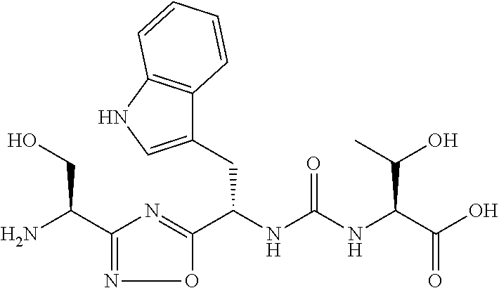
C1(C(N)CO)=NOC(C(NC(NC(C(O)=O)C(O)C)=O)CC2=CNC3=C2C=CC=C3)=N1
